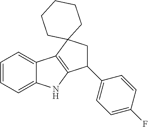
C1=CC=C2C(=C1)C1=C(N2)C(C2=CC=C(F)C=C2)CC12CCCCC2
